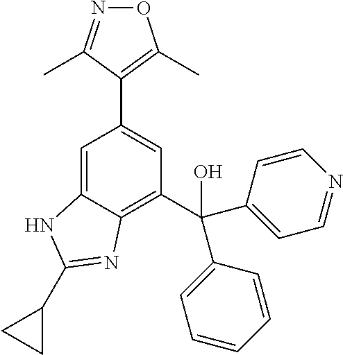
C1=C2C(=C(C(C3=CC=NC=C3)(O)C3=CC=CC=C3)C=C1C1=C(C)ON=C1C)N=C(C1CC1)N2
